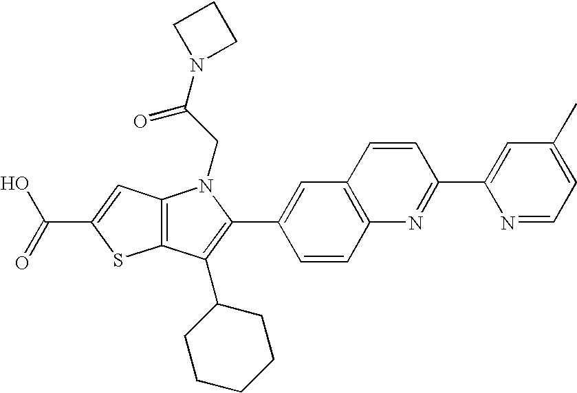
C(C1=CC2=C(S1)C(C1CCCCC1)=C(C1=CC3=C(C=C1)N=C(C1=CC(C)=CC=N1)C=C3)N2CC(=O)N1CCC1)(=O)O
